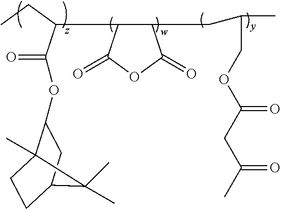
O(C(=O)C(CC)C1C(CC(C)COC(CC(C)=O)=O)C(=O)OC1=O)C1C2(C)CCC(C1)C2(C)C
